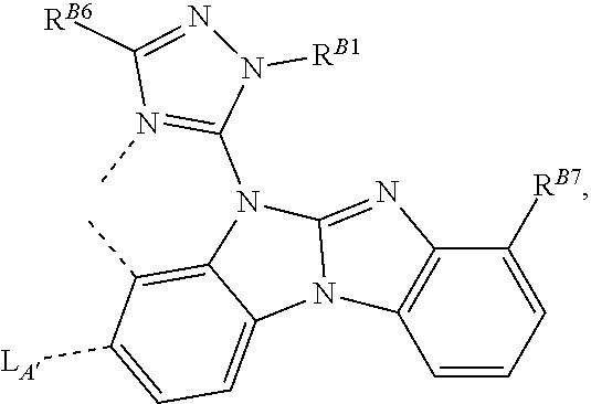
C12=C(C)C([LA])=CC=C1N1C(=NC3=C1C=CC=C3[RB7])N2C1=N(C)C([RB6])=NN1[RB1]
